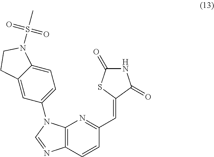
C12=C(N=C(C=C3C(=O)NC(=O)S3)C=C1)N(C1=CC=C3C(=C1)CCN3S(C)(=O)=O)C=N2
